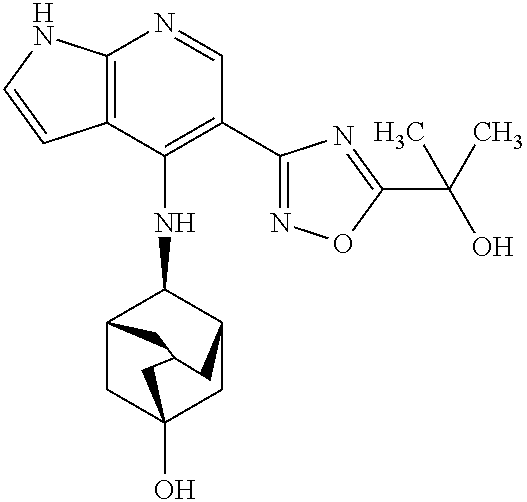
C12=C(C(NC3C4CC5(O)CC3CC(C4)C5)=C(C3=NOC(C(C)(O)C)=N3)C=N1)C=CN2
